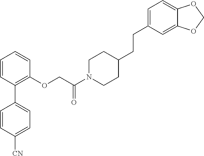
C1=CC([CN])=CC=C1C1=C(OCC(N2CCC(CCC3=CC=C4C(=C3)OCO4)CC2)=O)C=CC=C1
